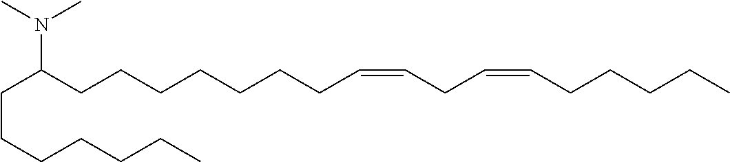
N(C(CCCCCCCC=CCC=CCCCCC)CCCCCCC)(C)C
